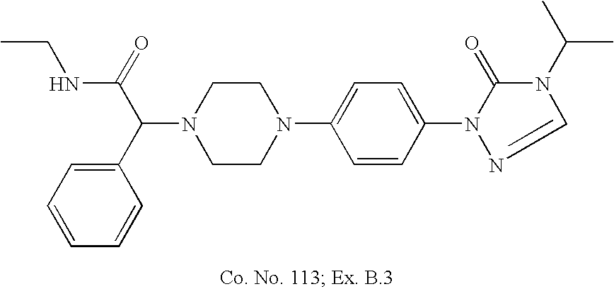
N1(C(C2=CC=CC=C2)C(=O)NCC)CCN(C2=CC=C(N3C(=O)N(C(C)C)C=N3)C=C2)CC1
